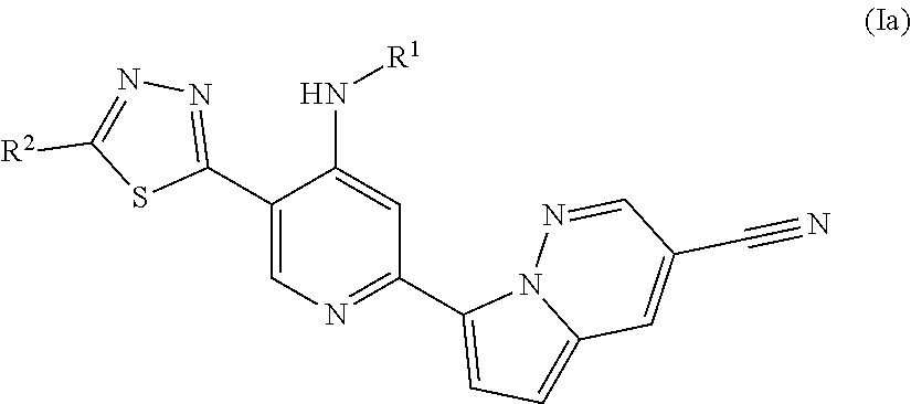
C1(C2=NN=C([R2])S2)=CN=C(C2=CC=C3N2N=CC(C#N)=C3)C=C1N[R1]
